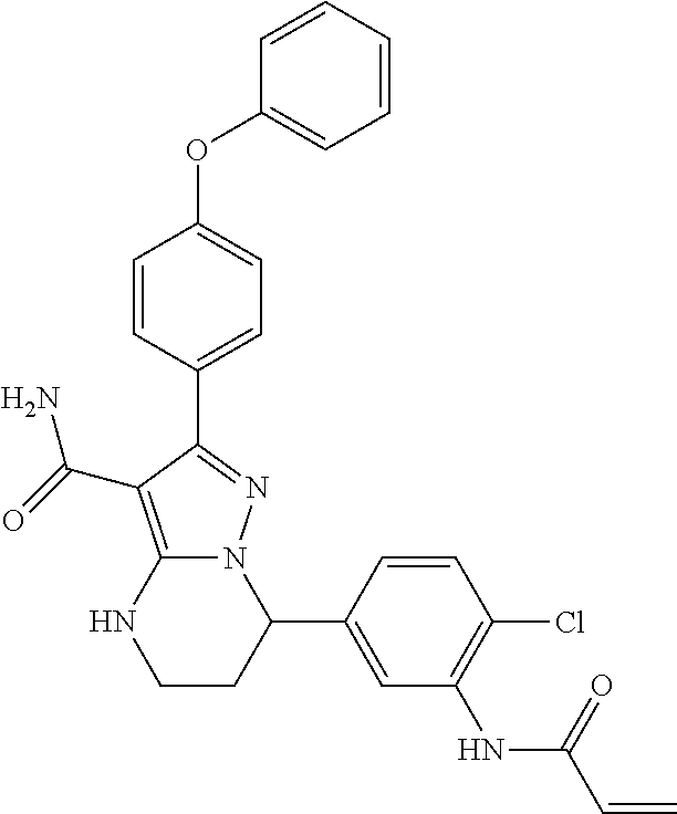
C1=CC(C2=NN3C(=C2C(N)=O)NCCC3C2=CC(NC(C=C)=O)=C(Cl)C=C2)=CC=C1OC1=CC=CC=C1
